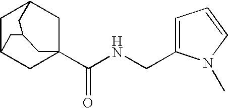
C1C2CC3(C(NCC4=CC=CN4C)=O)CC1CC(C2)C3
